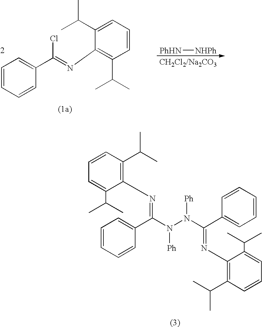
C1=CC=CC(C(N(N(C(C2=CC=CC=C2)=NC2=C(C(C)C)C=CC=C2C(C)C)[Ph])[Ph])=NC2=C(C(C)C)C=CC=C2C(C)C)=C1.[PhHN][NHPh].C1=CC=CC(C(=NC2=C(C(C)C)C=CC=C2C(C)C)Cl)=C1
